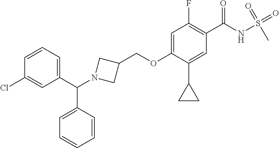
C1=C(OCC2CN(C(C3=CC=CC(Cl)=C3)C3=CC=CC=C3)C2)C(C2CC2)=CC(C(NS(=O)(=O)C)=O)=C1F
